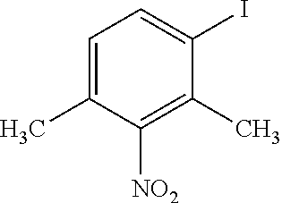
C1=C(C)C([NO2])=C(C)C(I)=C1
